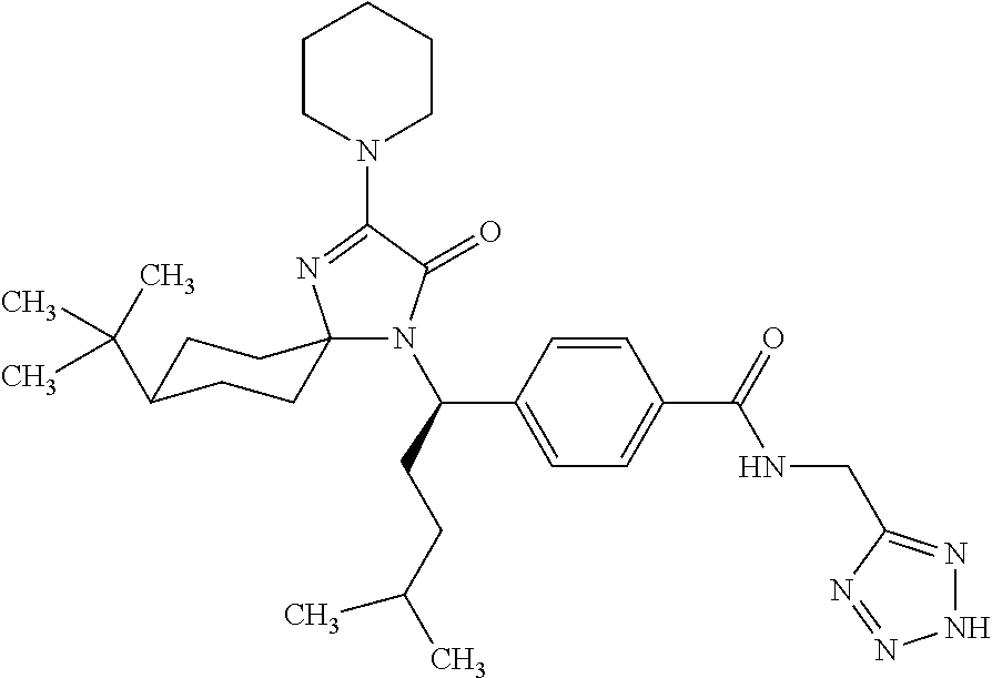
N1(C2=NC3(N(C(C4=CC=C(C(=O)NCC5=NNN=N5)C=C4)CCC(C)C)C2=O)CCC(C(C)(C)C)CC3)CCCCC1
